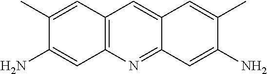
C12=C(N=C3C(=C1)C=C(C)C(N)=C3)C=C(N)C(C)=C2
